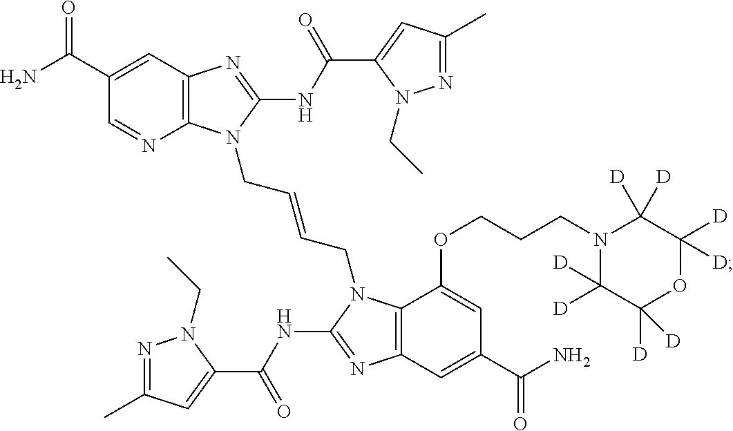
C12=C(N=C(NC(C3=CC(C)=NN3CC)=O)N1CC=CCN1C3=C(N=C1NC(C1=CC(C)=NN1CC)=O)C=C(C(N)=O)C=C3OCCCN1C([D])([D])C([D])([D])OC([D])([D])C1([D])[D])C=C(C(N)=O)C=N2
